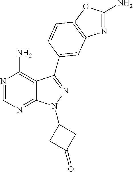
N1=CN=C2C(=C1N)C(C1=CC3=C(OC(N)=N3)C=C1)=NN2C1CC(=O)C1
